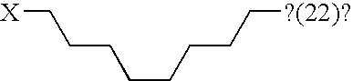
[X]CCCCCCCC[?(22)?]
